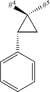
C1=C(C2CC2([#4])[#5])C=CC=C1
